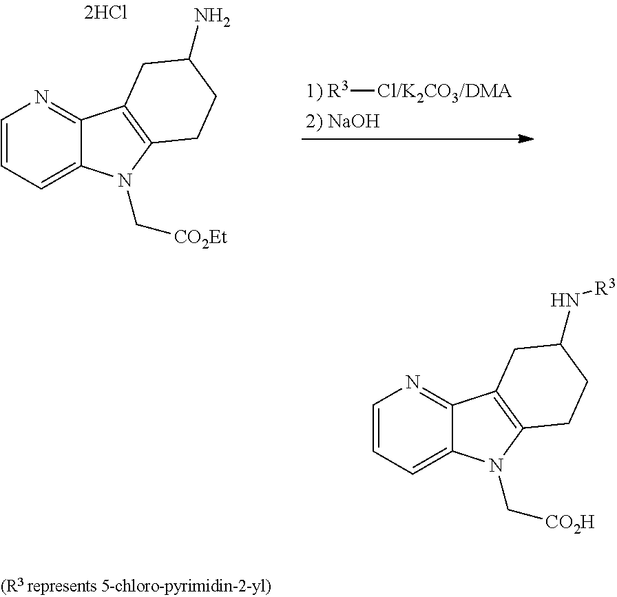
[1) R3][Cl/K2CO3/DMA].C1=CC=C2C(=N1)C1=C(N2C[CO2Et])CCC(N)C1.C1=CC=C2C(=N1)C1=C(N2C[CO2H])CCC(N[R3])C1
